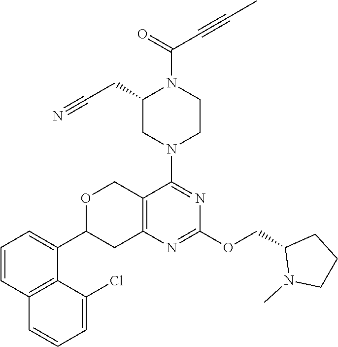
C(OC1=NC2=C(COC(C3=CC=CC4=C3C(Cl)=CC=C4)C2)C(N2CCN(C(=O)C#CC)C(CC#N)C2)=N1)C1N(C)CCC1
